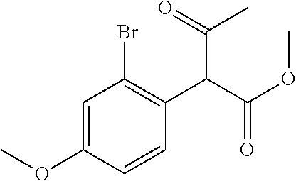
C1=C(OC)C=CC(C(C(OC)=O)C(C)=O)=C1Br
